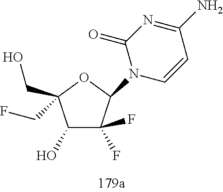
C1(O)C(F)(F)C(N2C=CC(N)=NC2=O)OC1(CF)CO
